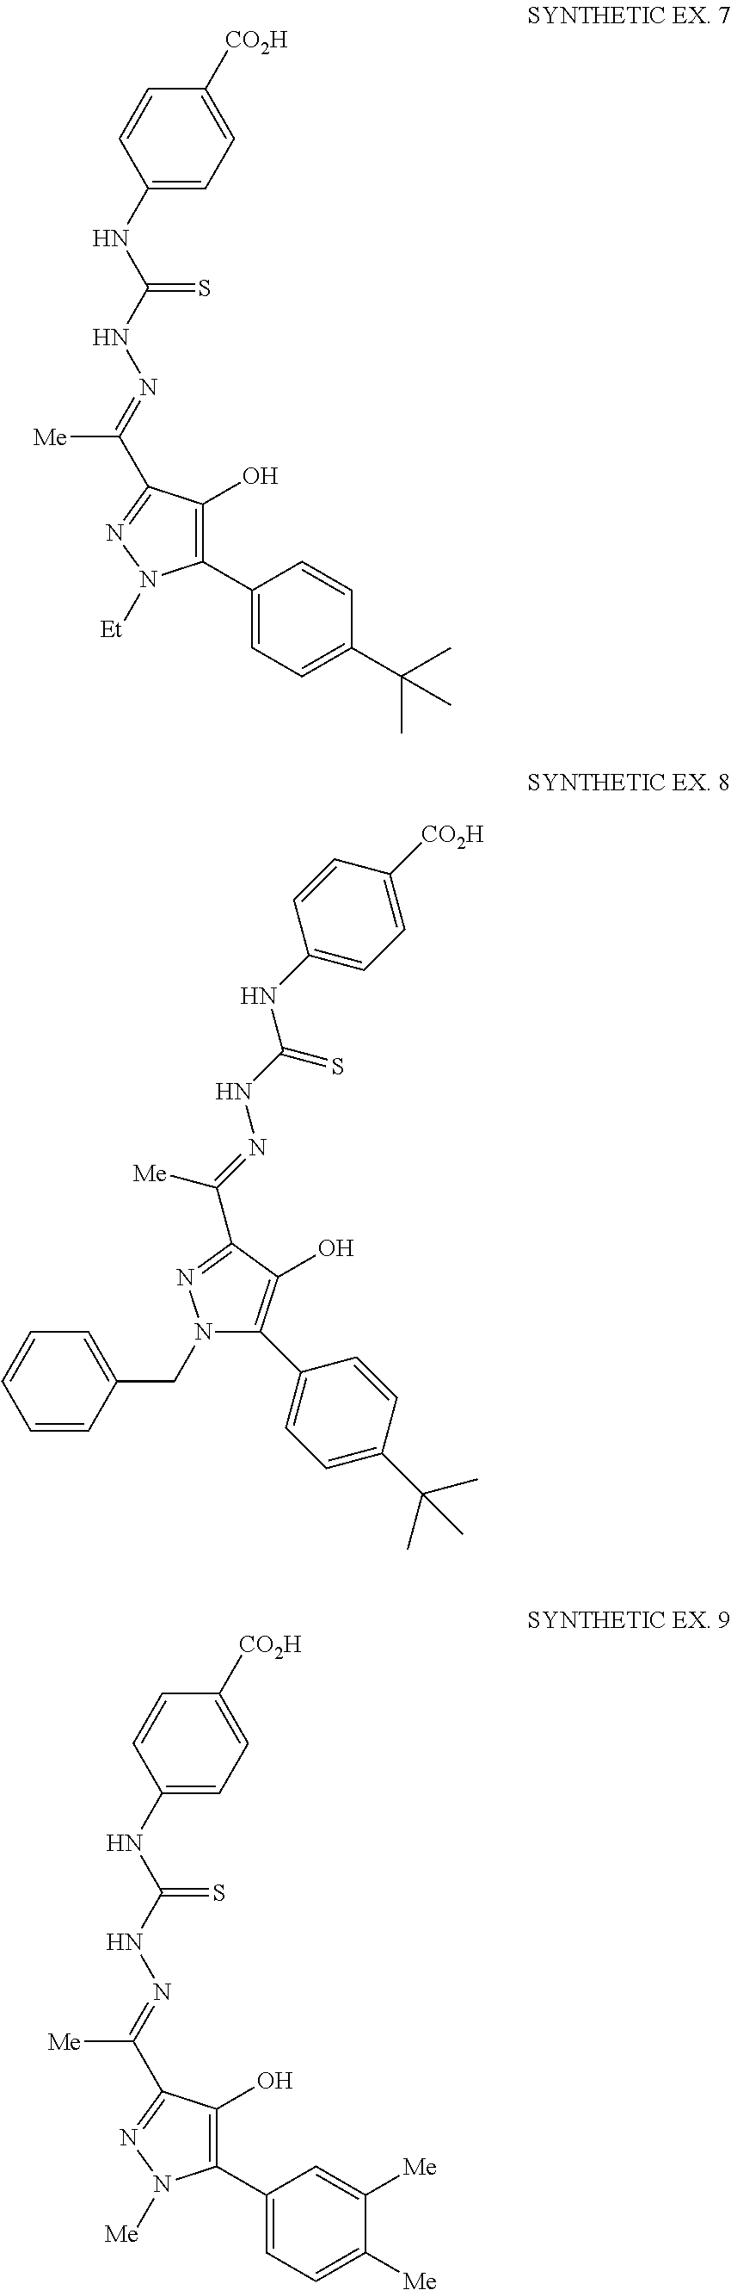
C1=C([CO2H])C=CC(NC(NN=C([Me])C2=NN([Et])C(C3=CC=C(C(C)(C)C)C=C3)=C2O)=S)=C1.N1(CC2=CC=CC=C2)C(C2=CC=C(C(C)(C)C)C=C2)=C(O)C(C(=NNC(=S)NC2=CC=C([CO2H])C=C2)[Me])=N1.C1=C([CO2H])C=CC(NC(NN=C([Me])C2=NN([Me])C(C3=CC=C([Me])C([Me])=C3)=C2O)=S)=C1
